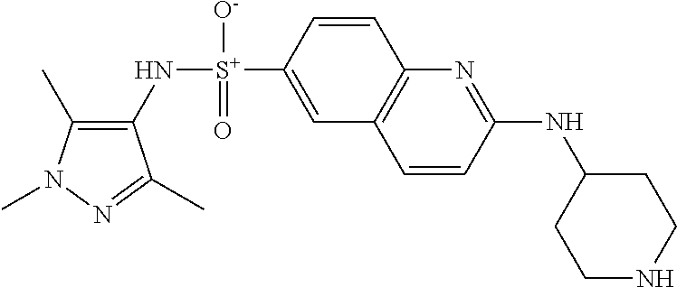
C1(C)=C(N[S+](C2=CC3=C(C=C2)N=C(NC2CCNCC2)C=C3)([O-])=O)C(C)=NN1C
